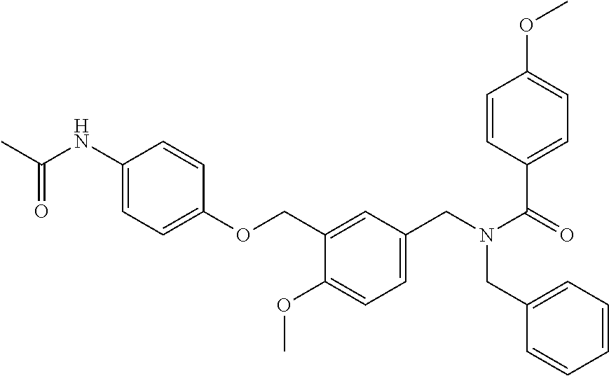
C1(NC(C)=O)=CC=C(OCC2=CC(CN(C(=O)C3=CC=C(OC)C=C3)CC3=CC=CC=C3)=CC=C2OC)C=C1
